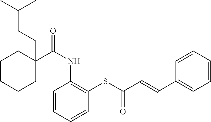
C1C(C(NC2=C(SC(C=CC3=CC=CC=C3)=O)C=CC=C2)=O)(CCC(C)C)CCCC1
